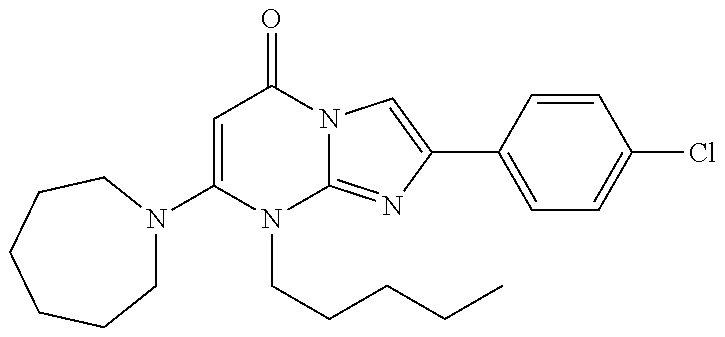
C1(N2CCCCCC2)=CC(=O)N2C(=NC(C3=CC=C(Cl)C=C3)=C2)N1CCCCC
